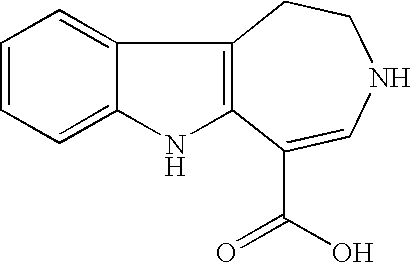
C1=CC=C2C(=C1)C1=C(N2)C(C(=O)O)=CNCC1
